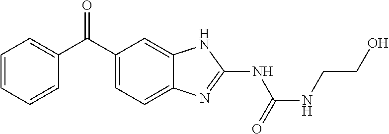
C1=CC=CC(C(C2=CC=C3C(=C2)NC(NC(NCCO)=O)=N3)=O)=C1
